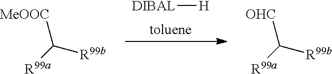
C([MeOOC])([R99a])[R99b].[toluene].[DIBAL][H].C([OHC])([R99a])[R99b]
